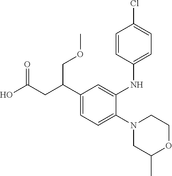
N1(C2=CC=C(C(CC(O)=O)COC)C=C2NC2=CC=C(Cl)C=C2)CC(C)OCC1
